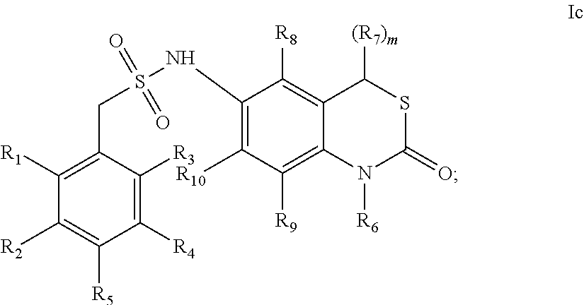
C1([R1])=C(CS(NC2=C([R10])C([R9])=C3C(=C2[R8])C([(R7)m])SC(=O)N3[R6])(=O)=O)C([R3])=C([R4])C([R5])=C1[R2]
